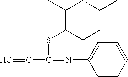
C#CC(=NC1=CC=CC=C1)SC(C(CCC)C)CC
